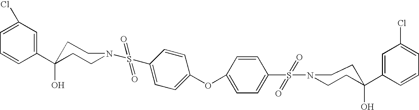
C1(C2(O)CCN(S(C3=CC=C(OC4=CC=C(S(N5CCC(C6=CC(Cl)=CC=C6)(O)CC5)(=O)=O)C=C4)C=C3)(=O)=O)CC2)=CC(Cl)=CC=C1
